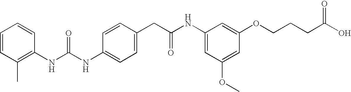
C1=CC(CC(NC2=CC(OC)=CC(OCCCC(O)=O)=C2)=O)=CC=C1NC(NC1=C(C)C=CC=C1)=O
